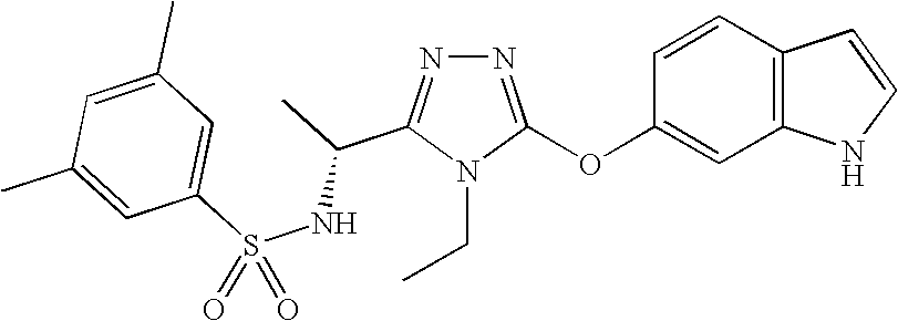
N1=C(OC2=CC3=C(C=C2)C=CN3)N(CC)C(C(C)NS(C2=CC(C)=CC(C)=C2)(=O)=O)=N1
